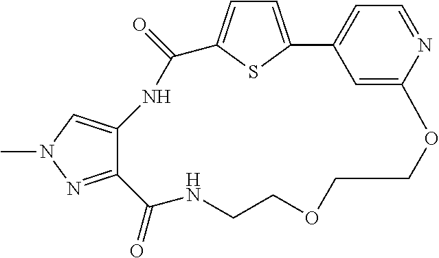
C1=C2SC(=C1)C(=O)NC1=CN(C)N=C1C(=O)NCCOCCOC1=CC2=CC=N1
